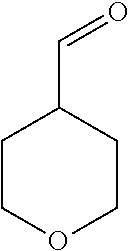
C1(C=O)CCOCC1
